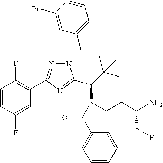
C1=CC(F)=CC(C2=NN(CC3=CC=CC(Br)=C3)C(C(N(CCC(N)CF)C(=O)C3=CC=CC=C3)C(C)(C)C)=N2)=C1F
